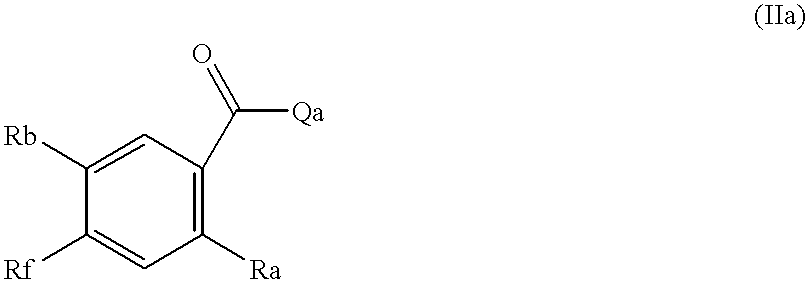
C1([Ra])=C(C([Qa])=O)C=C([Rb])C([Rf])=C1
